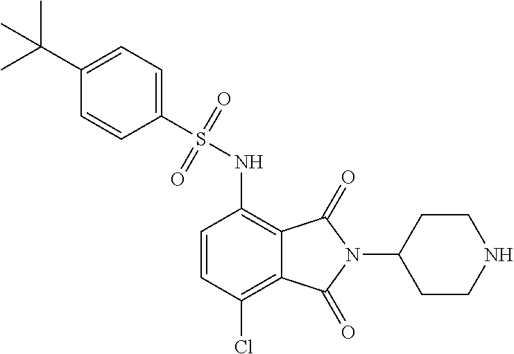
C1=CC(Cl)=C2C(=C1NS(C1=CC=C(C(C)(C)C)C=C1)(=O)=O)C(=O)N(C1CCNCC1)C2=O
